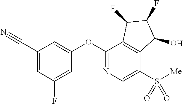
O(C1=NC=C(S([Me])(=O)=O)C2=C1C(F)C(F)C2O)C1=CC(C#N)=CC(F)=C1
